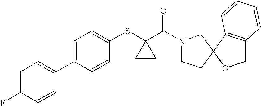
C1=C(C2=CC=C(F)C=C2)C=CC(SC2(C(=O)N3CCC4(C3)OCC3=C4C=CC=C3)CC2)=C1
